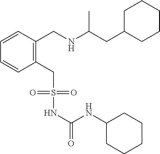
C1=CC(CNC(CC2CCCCC2)C)=C(CS(=O)(=O)NC(NC2CCCCC2)=O)C=C1
